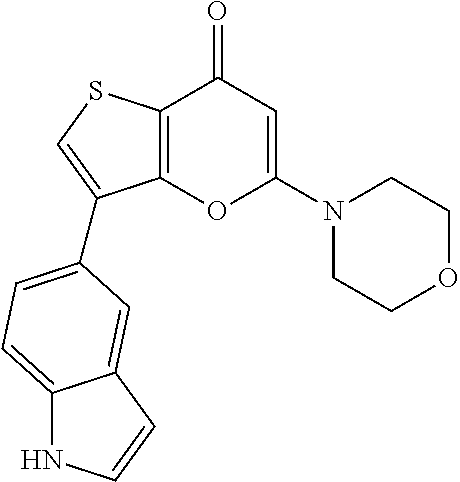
C12=C(SC=C1C1=CC=C3NC=CC3=C1)C(=O)C=C(N1CCOCC1)O2
